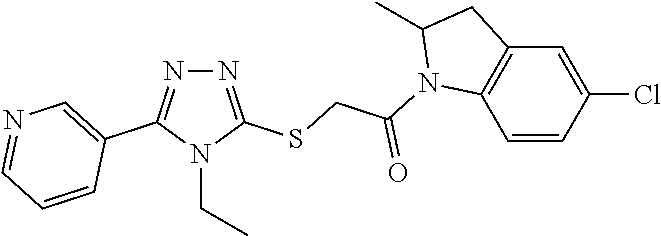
N1=C(SCC(=O)N2C3=C(C=C(Cl)C=C3)CC2C)N(CC)C(C2=CN=CC=C2)=N1
